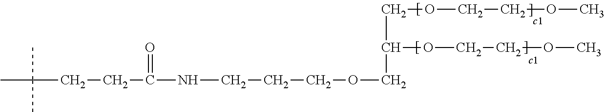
CC(C)(C)CCC(=O)NCCCOCC(COCCOC)OCCOC
